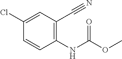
C1(NC(=O)OC)=C(C#N)C=C(Cl)C=C1
